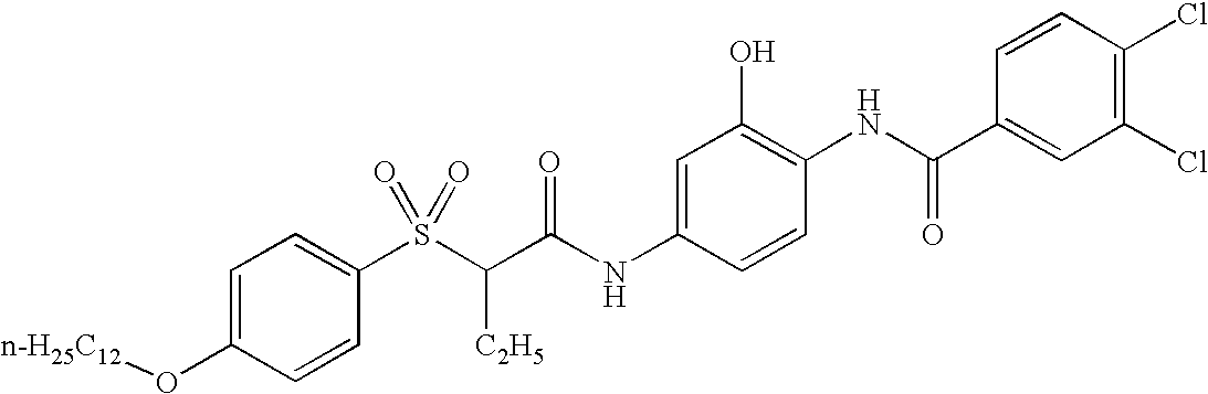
C1=CC(S(C(C(NC2=CC(O)=C(NC(C3=CC(Cl)=C(Cl)C=C3)=O)C=C2)=O)[C2H5])(=O)=O)=CC=C1O[n-H25C12]
